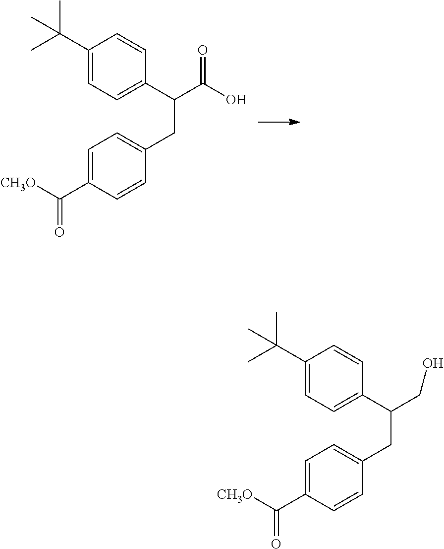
C(C)(C1=CC=C(C(C(=O)O)CC2=CC=C(C([CH3O])=O)C=C2)C=C1)(C)C.C(C)(C1=CC=C(C(CO)CC2=CC=C(C([CH3O])=O)C=C2)C=C1)(C)C
